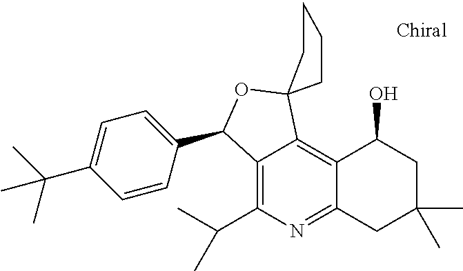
C12=C(C(C)C)N=C3C(=C1C1(OC2C2=CC=C(C(C)(C)C)C=C2)CCCC1)C(O)CC(C)(C)C3
